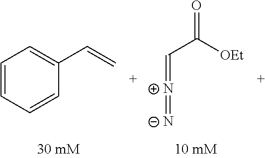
C1=CC=CC(C=C)=C1.C(=[N+]=[N-])C(=O)[OEt]
